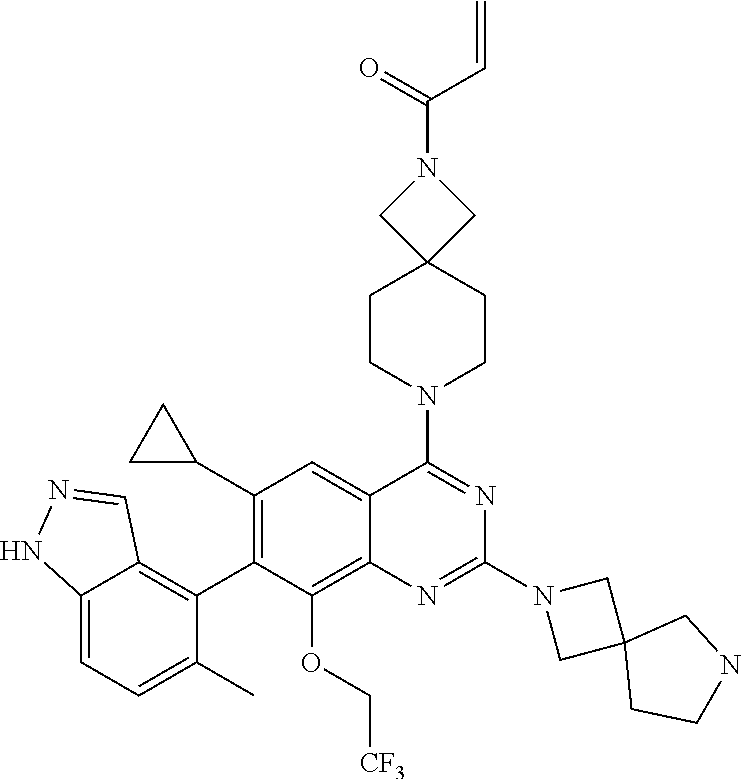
C12=CC=C(C)C(C3=C(C4CC4)C=C4C(=C3OC[CF3])N=C(N3CC5(C3)CCNC5)N=C4N3CCC4(CC3)CN(C(=O)C=C)C4)=C1C=NN2
